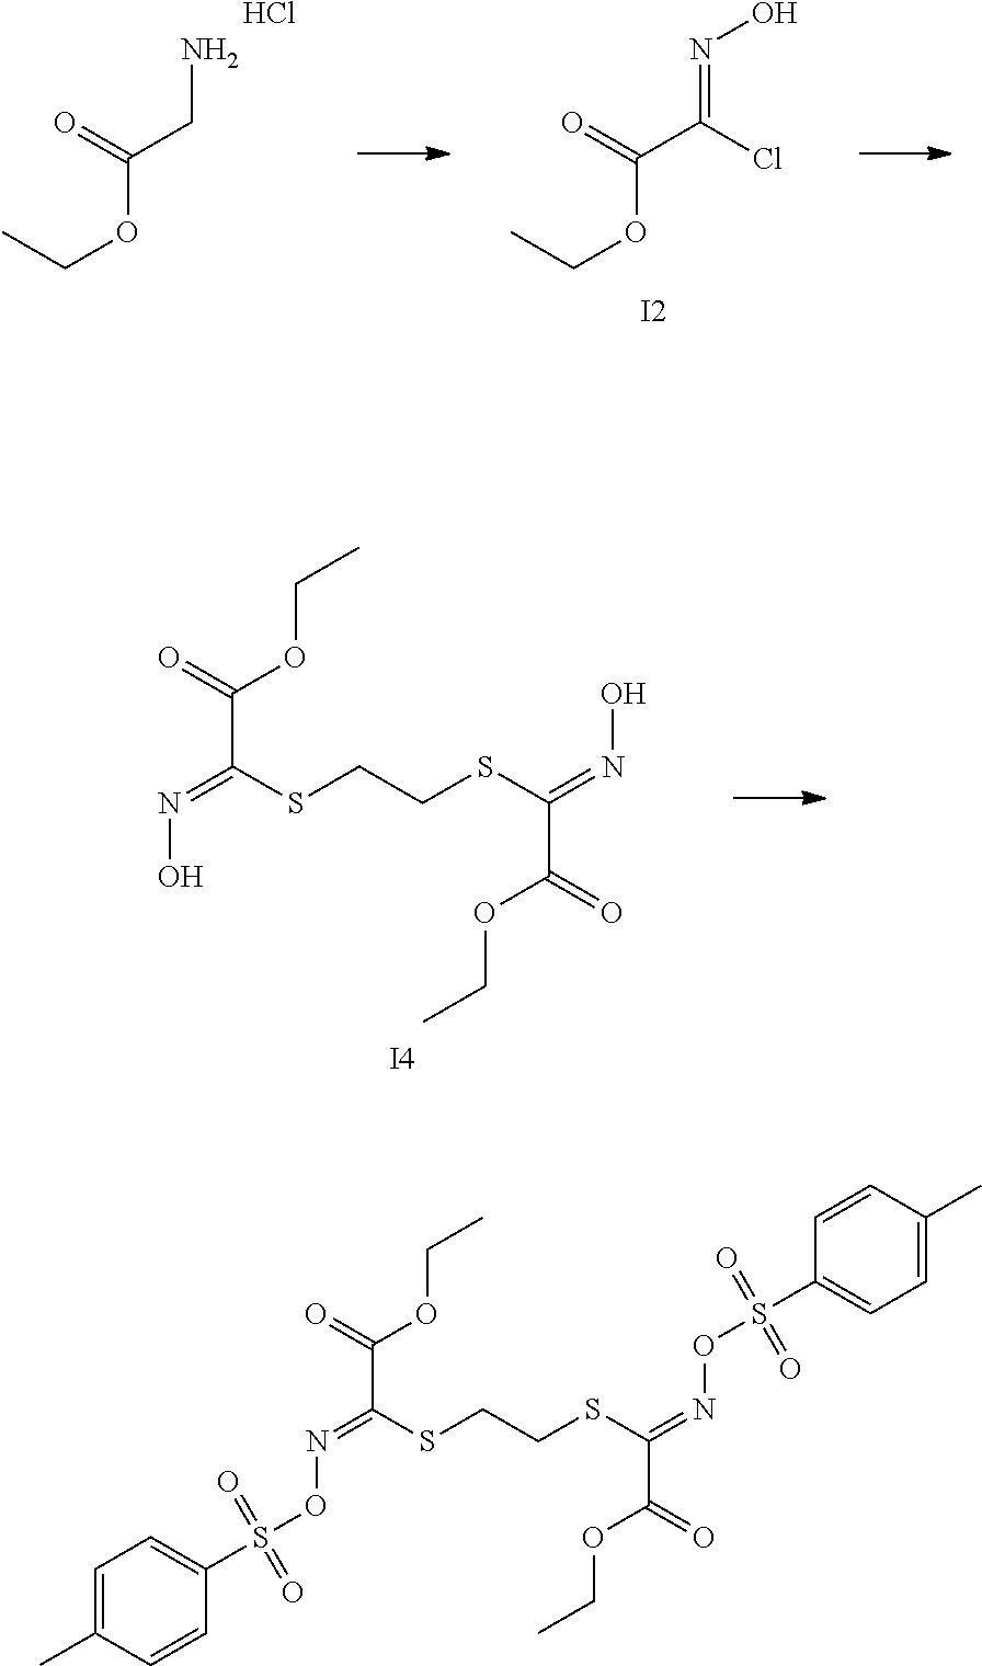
[I4].C(OC(=O)C(=NO)SCCSC(=NO)C(OCC)=O)C.[I2].N(=C(C(=O)OCC)Cl)O.NCC(=O)OCC.Cl.C(OC(=O)C(=NOS(=O)(=O)C1=CC=C(C)C=C1)SCCSC(=NOS(=O)(=O)C1=CC=C(C)C=C1)C(OCC)=O)C
